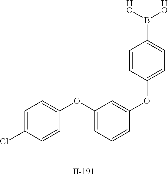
C1=C(Cl)C=CC(OC2=CC=CC(OC3=CC=C(B([HO])[HO])C=C3)=C2)=C1
